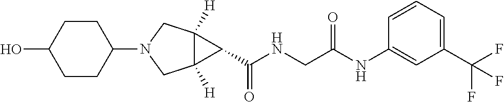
C12([H])C([H])(CN(C3CCC(O)CC3)C1)C2C(NCC(NC1=CC(C(F)(F)F)=CC=C1)=O)=O
